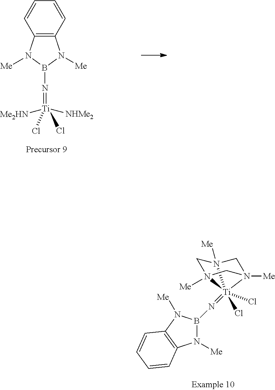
C12=C(N([Me])B(N=[Ti]([NHMe2])([Me2HN])(Cl)Cl)N1[Me])C=CC=C2.N1([Me])B(N=[Ti]23(Cl)(Cl)N4([Me])CN2([Me])CN3([Me])C4)N([Me])C2=C1C=CC=C2
